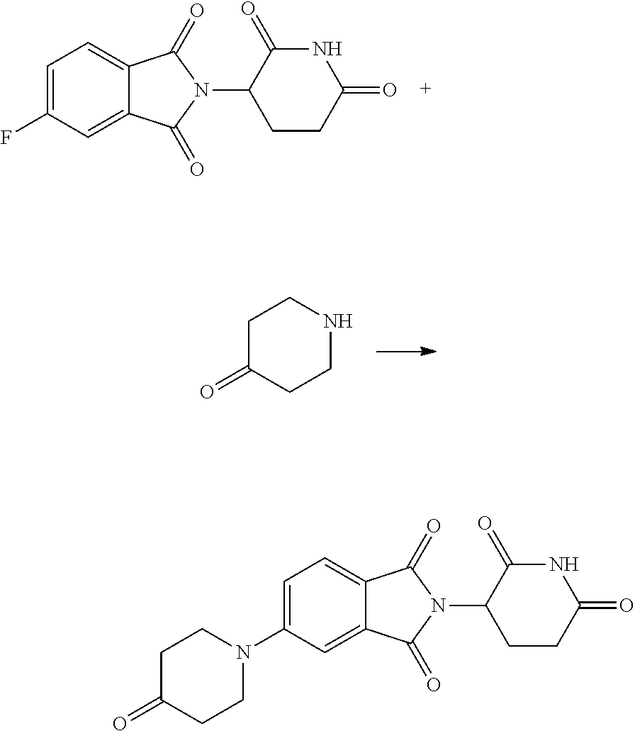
C1=C(F)C=C2C(=C1)C(=O)N(C1CCC(=O)NC1=O)C2=O.C1C(=O)CCNC1.C1=C(N2CCC(=O)CC2)C=C2C(=C1)C(=O)N(C1CCC(=O)NC1=O)C2=O
